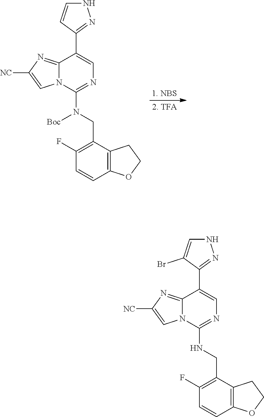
C1(CN(C2=NC=C(C3=NNC=C3)C3=NC([NC])=CN23)[Boc])=C(F)C=CC2=C1CCO2.C1(CNC2=NC=C(C3=NNC=C3Br)C3=NC([NC])=CN23)=C(F)C=CC2=C1CCO2
